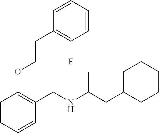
C1C(CC(NCC2=C(OCCC3=C(F)C=CC=C3)C=CC=C2)C)CCCC1
